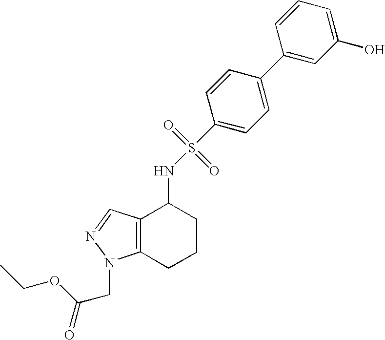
C1(C2=CC=C(S(=O)(=O)NC3C4=C(CCC3)N(CC(=O)OCC)N=C4)C=C2)=CC(O)=CC=C1
